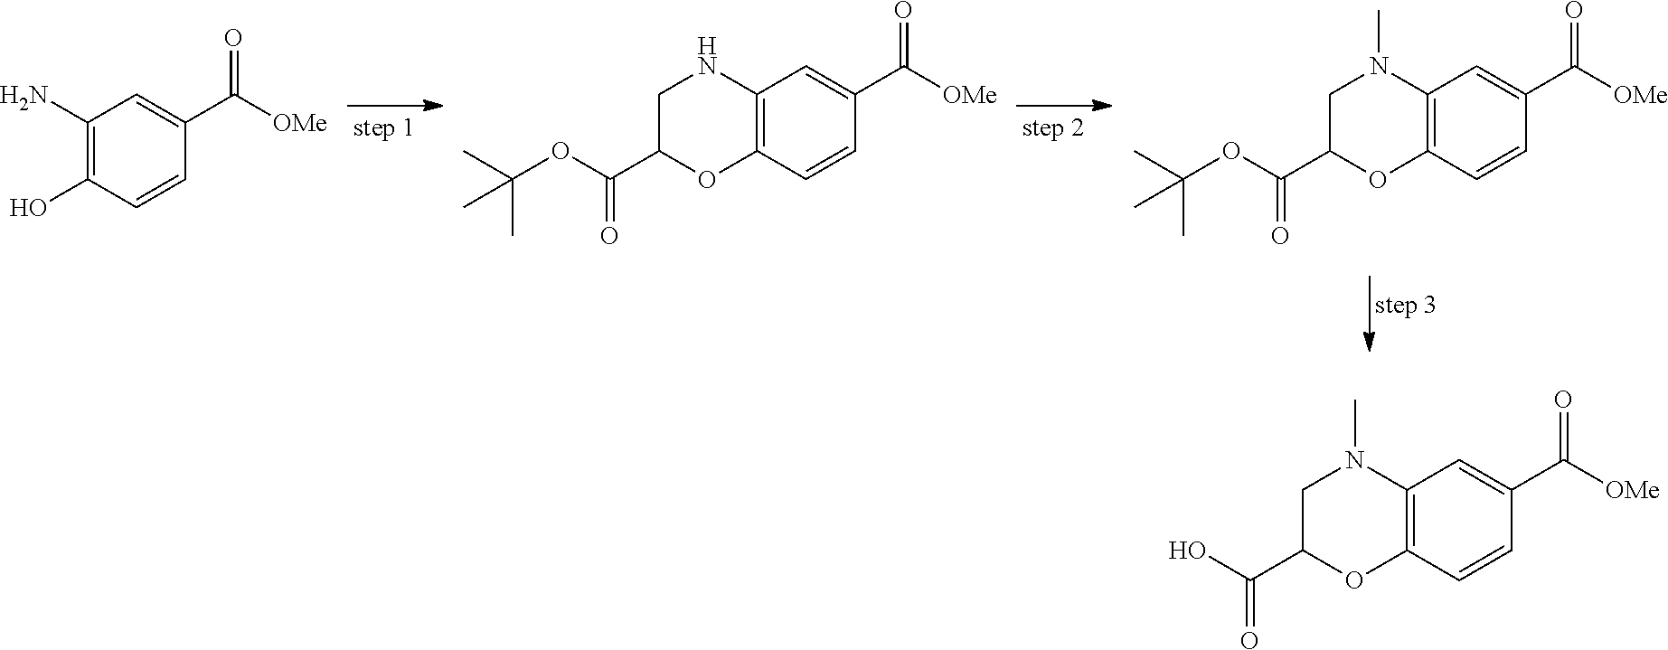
C1(N)=C(O)C=CC(C([OMe])=O)=C1.C12=C(C=CC(C([OMe])=O)=C1)OC(C(OC(C)(C)C)=O)CN2.C12=C(C=CC(C([OMe])=O)=C1)OC(C(OC(C)(C)C)=O)CN2C.C12=C(C=CC(C([OMe])=O)=C1)OC(C(O)=O)CN2C
